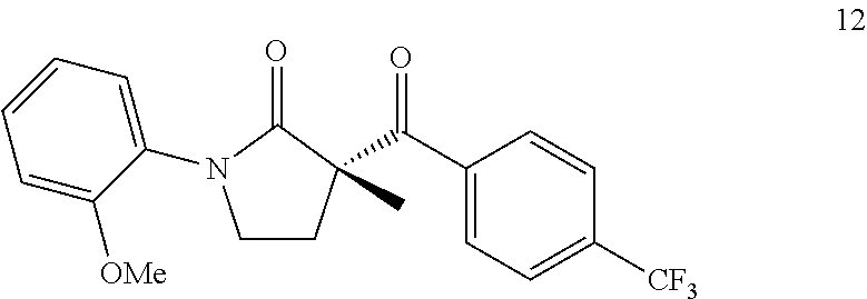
C1CC(C(C2=CC=C([CF3])C=C2)=O)(C)C(=O)N1C1=CC=CC=C1[OMe]
